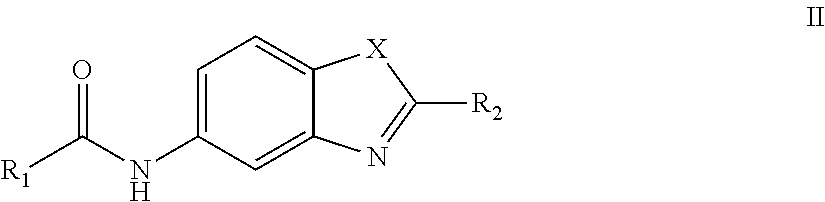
C1(NC([R1])=O)=CC=C2C(=C1)N=C([R2])[X]2
